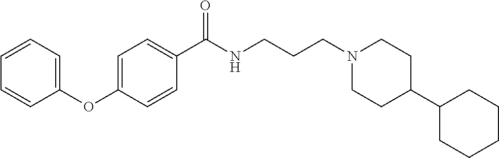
C1(OC2=CC=C(C(NCCCN3CCC(C4CCCCC4)CC3)=O)C=C2)=CC=CC=C1
